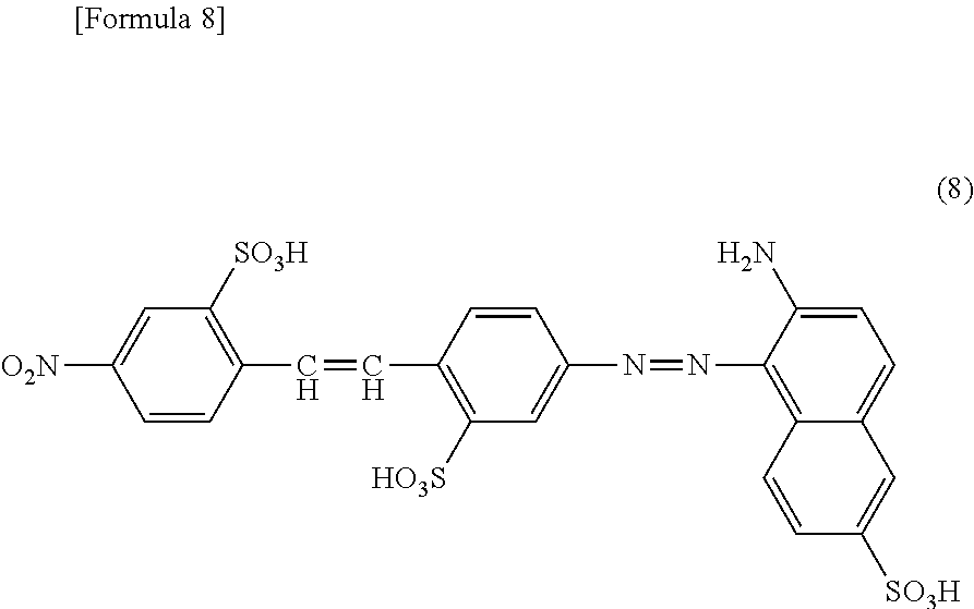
[O2N]C1=CC([SO3H])=C(C=CC2=C([HO3S])C=C(N=NC3=C4C(=CC=C3N)C=C([SO3H])C=C4)C=C2)C=C1
